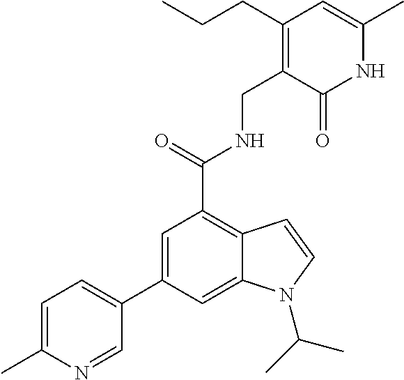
N1C(C)=CC(CCC)=C(CNC(C2=C3C(=CC(C4=CC=C(C)N=C4)=C2)N(C(C)C)C=C3)=O)C1=O
